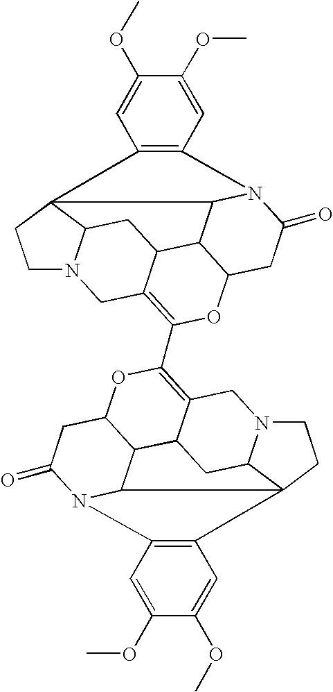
C1N2C3C4(C1)C1C5C(C(=C(C6=C7CN8CCC9%10C8CC7C7C(O6)CC(=O)N(C97)C6=C%10C=C(OC)C(OC)=C6)OC5CC(=O)N1C1=C4C=C(OC)C(OC)=C1)C2)C3
